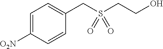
C1=C([O2N])C=CC(CS(CCO)(=O)=O)=C1
